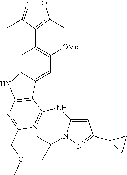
C1=C2C(=CC([OMe])=C1C1=C(C)ON=C1C)C1=C(N2)N=C(COC)N=C1NC1=CC(C2CC2)=NN1C(C)C
